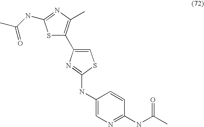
S1C(C2=CSC(NC3=CN=C(NC(C)=O)C=C3)=N2)=C(C)N=C1NC(C)=O
